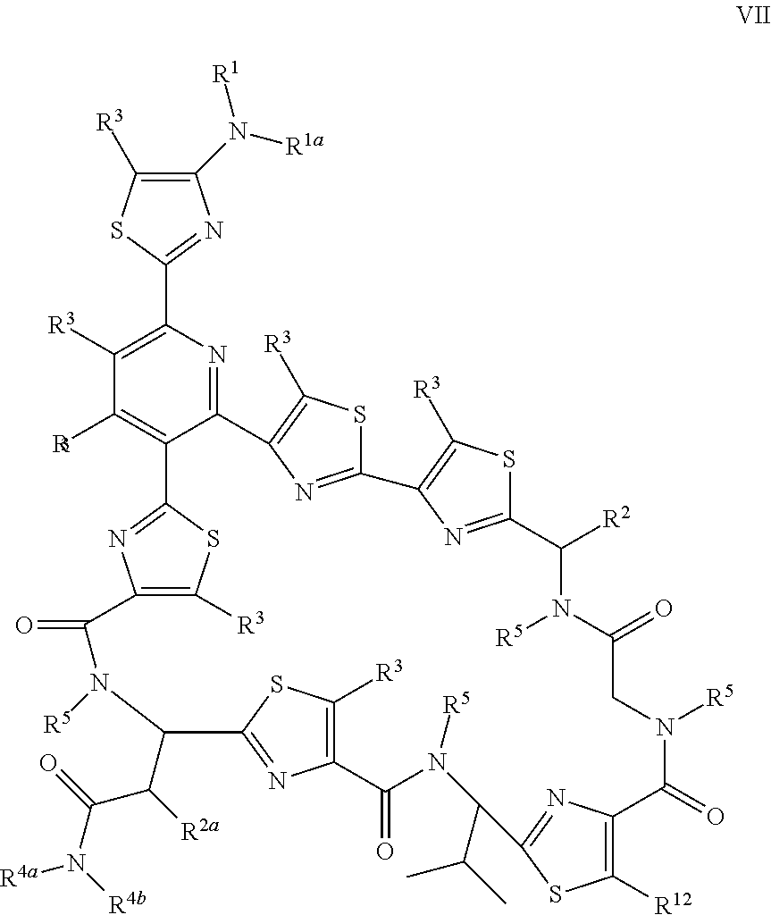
C1([R3])=C2N=C(S1)C(C([R2a])C(=O)N([R4b])[R4a])N([R5])C(=O)C1=C([R3])SC(=N1)C1=C([R3])C([R3])=C(C3=NC(N([R1a])[R1])=C([R3])S3)N=C1C1=C([R3])SC(=N1)C1=C([R3])SC(=N1)C([R2])N([R5])C(=O)CN([R5])C(=O)C1=C([R12])SC(=N1)C(C(C)C)N([R5])C2=O
